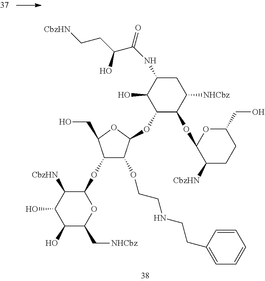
N(C1C(O)C(OC2C(OCCNCCC3=CC=CC=C3)C(OC3C([CbzHN])C(O)C(O)C(C[NHCbz])O3)C(CO)O2)C(OC2C([CbzHN])CCC(CO)O2)C([NHCbz])C1)C(=O)C(CC[CbzHN])O
